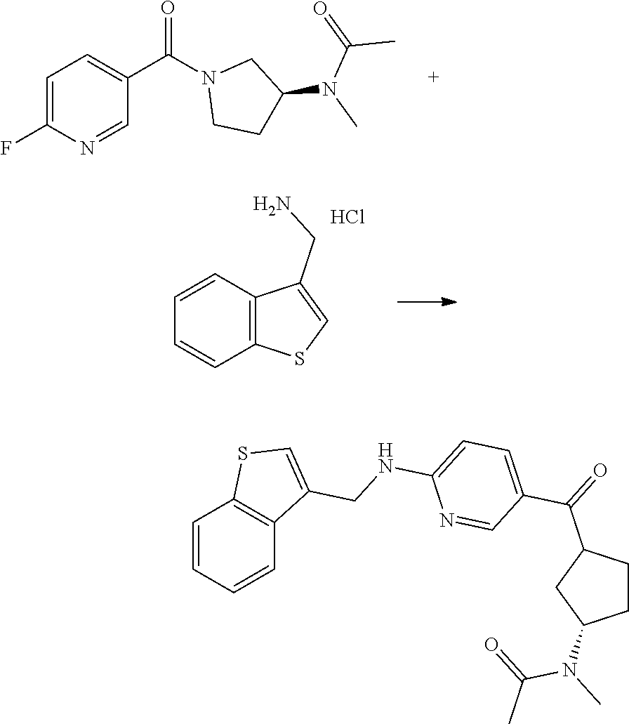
CN(C1CCN(C(C2=CC=C(F)N=C2)=O)C1)C(=O)C.C12=C(SC=C1CN)C=CC=C2.Cl.O=C(C)N(C)C1CC(C(C2=CC=C(NCC3=CSC4=C3C=CC=C4)N=C2)=O)CC1
